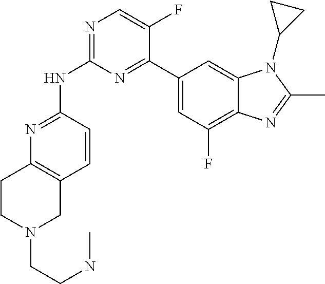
N1=C(NC2=NC=C(F)C(C3=CC(F)=C4C(=C3)N(C3CC3)C(C)=N4)=N2)C=CC2=C1CCN(CCNC)C2
